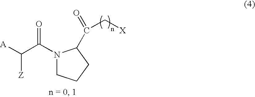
N1(C(C([A])[Z])=O)CCCC1C(=O)C[X]
